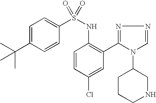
C1=C(C(C)(C)C)C=CC(S(NC2=C(C3=NN=CN3C3CCCNC3)C=C(Cl)C=C2)(=O)=O)=C1
